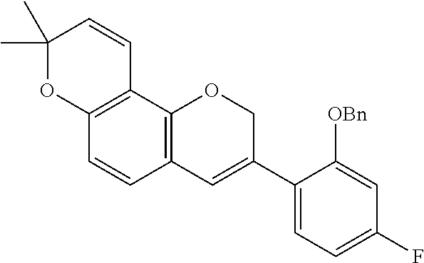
C1(C)(C)OC2=C(C=C1)C1=C(C=C2)C=C(C2=CC=C(F)C=C2[OBn])CO1
